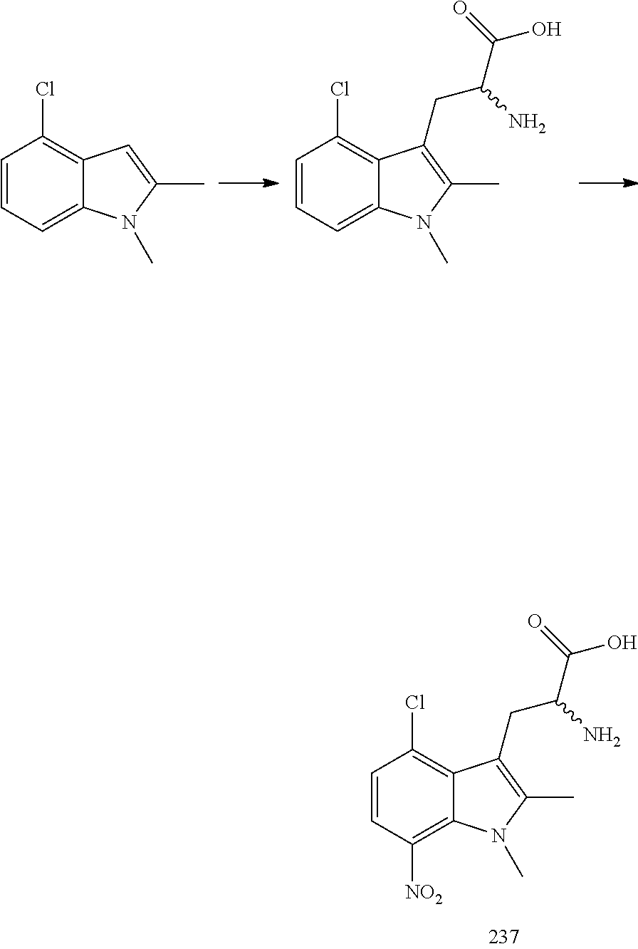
C1(Cl)=C2C(=CC=C1)N(C)C(C)=C2.C1(Cl)=C2C(=CC=C1)N(C)C(C)=C2CC(C(O)=O)N.ClC1=C2C(=C([NO2])C=C1)N(C)C(C)=C2CC(C(O)=O)N
